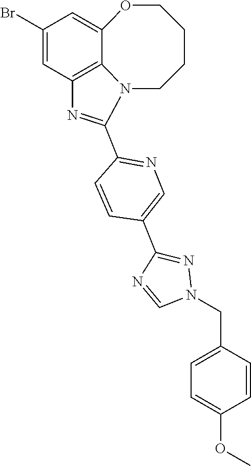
C1(Br)=CC2=C3C(=C1)OCCCCN3C(C1=NC=C(C3=NN(CC4=CC=C(OC)C=C4)C=N3)C=C1)=N2
